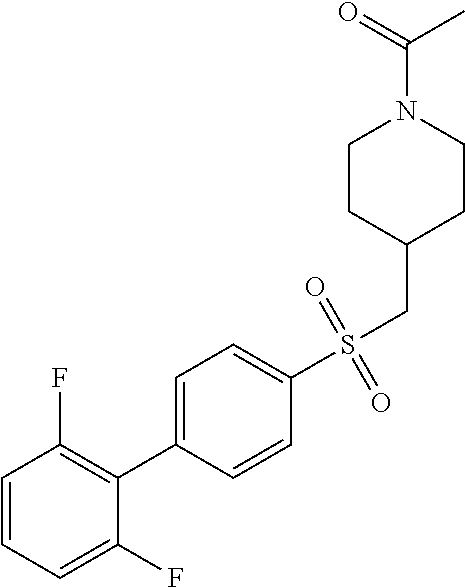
C1=CC=C(F)C(C2=CC=C(S(CC3CCN(C(=O)C)CC3)(=O)=O)C=C2)=C1F
